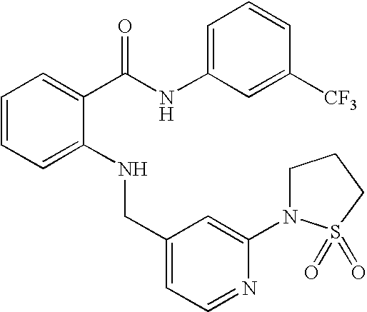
C1=CC=C(NCC2=CC=NC(N3CCCS3(=O)=O)=C2)C(C(NC2=CC=CC([CF3])=C2)=O)=C1
